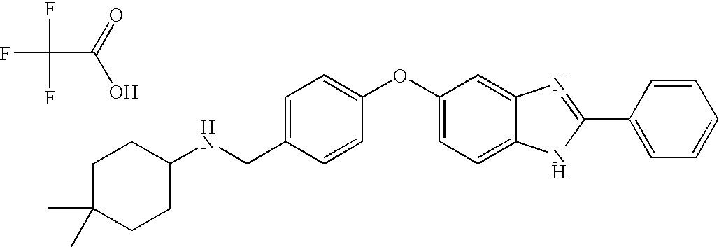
FC(F)(F)C(=O)O.C1C(C)(C)CCC(NCC2=CC=C(OC3=CC=C4C(=C3)N=C(C3=CC=CC=C3)N4)C=C2)C1
